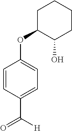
C1=CC(C([H])=O)=CC=C1OC1C(O)CCCC1
